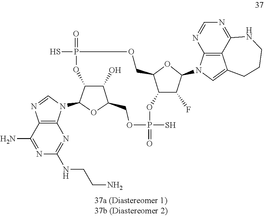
P1(S)(=O)OC2C(COP(=O)(S)OC3C(O)C(OC3N3C4=C(N=C3)C(N)=NC(NCCN)=N4)CO1)OC(N1C3=C4C(=C1)CCCNC4=NC=N3)C2F
